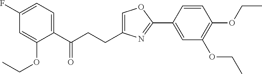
C1=C(CCC(C2=CC=C(F)C=C2OCC)=O)N=C(C2=CC(OCC)=C(OCC)C=C2)O1
